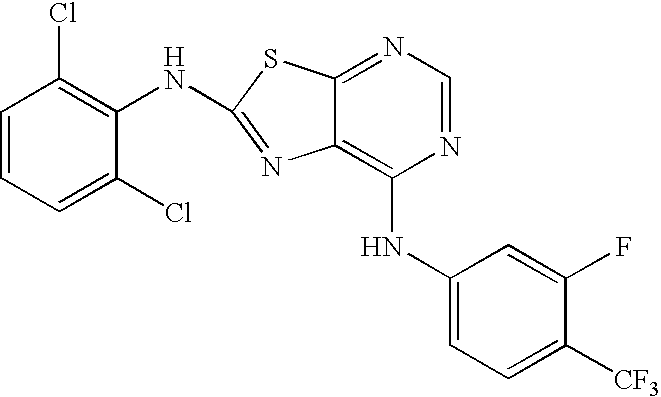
N1=CN=C2C(=C1NC1=CC=C([CF3])C(F)=C1)N=C(NC1=C(Cl)C=CC=C1Cl)S2
